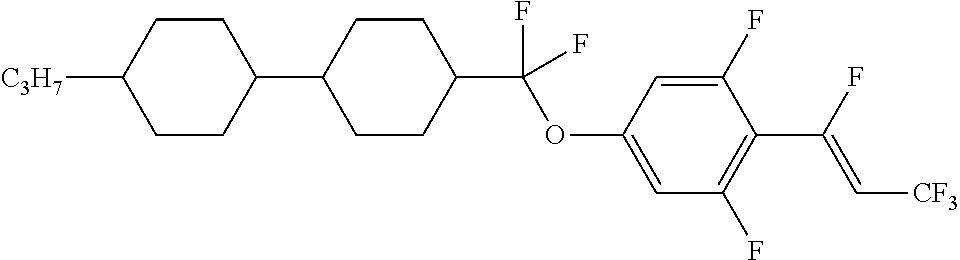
C1CC(C2CCC(C(OC3=CC(F)=C(C(F)=C[CF3])C(F)=C3)(F)F)CC2)CCC1[C3H7]
